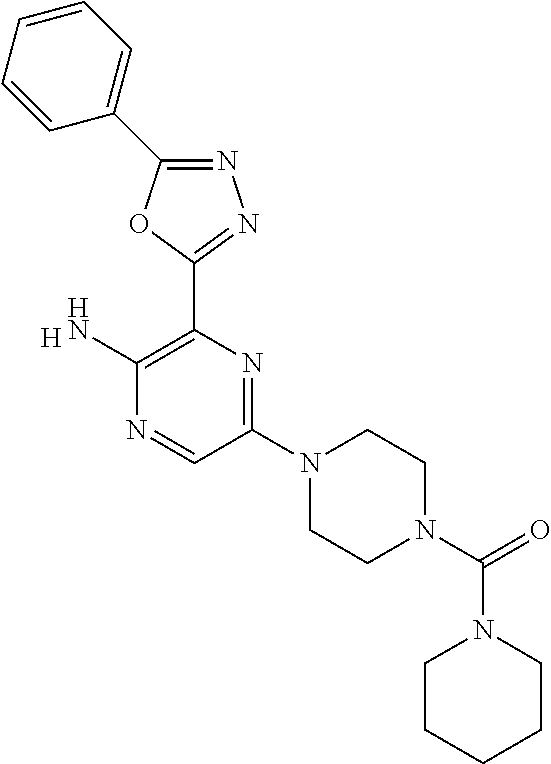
N1=C(C2=CC=CC=C2)OC(C2=C(N)N=CC(N3CCN(C(=O)N4CCCCC4)CC3)=N2)=N1.[H]
